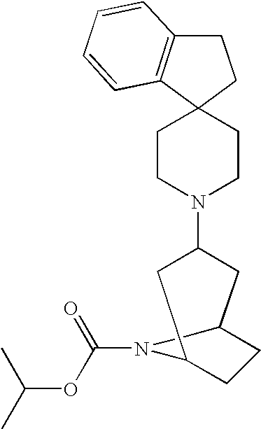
C1C2=C(C3(C1)CCN(C1CC4CCC(C1)N4C(=O)OC(C)C)CC3)C=CC=C2
